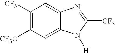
C1([CF3])=C([CF3O])C=C2C(=C1)N=C([CF3])N2[H]
